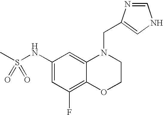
C1=C(NS(C)(=O)=O)C=C2C(=C1F)OCCN2CC1=CNC=N1
